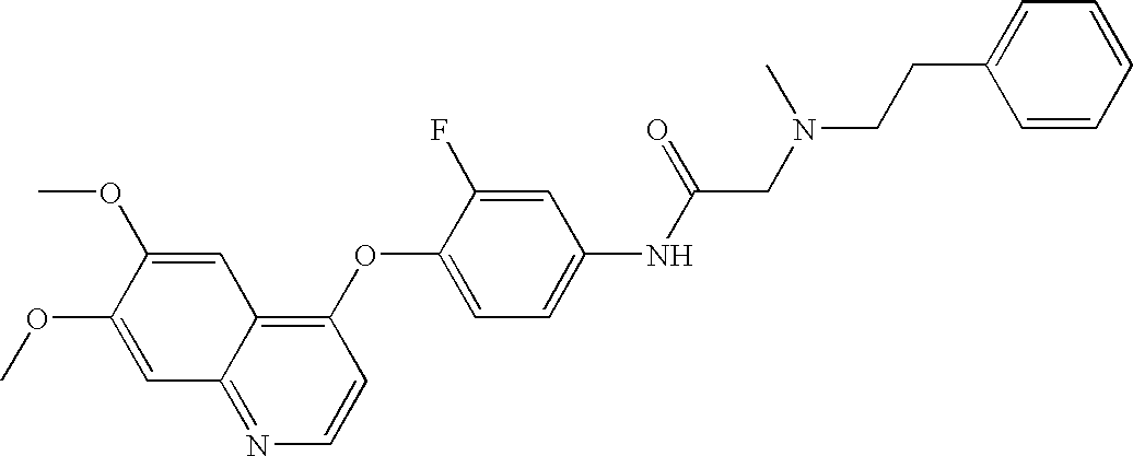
C1=C(OC)C(OC)=CC2=NC=CC(OC3=CC=C(NC(=O)CN(C)CCC4=CC=CC=C4)C=C3F)=C12
